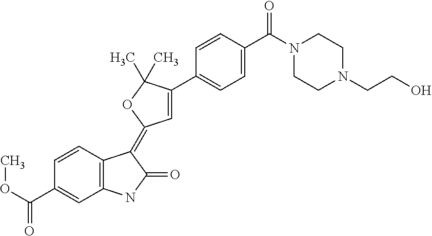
C1(C(OC)=O)=CC2=C(C=C1)C(=C1C=C(C3=CC=C(C(N4CCN(CCO)CC4)=O)C=C3)C(C)(C)O1)C(=O)N2
